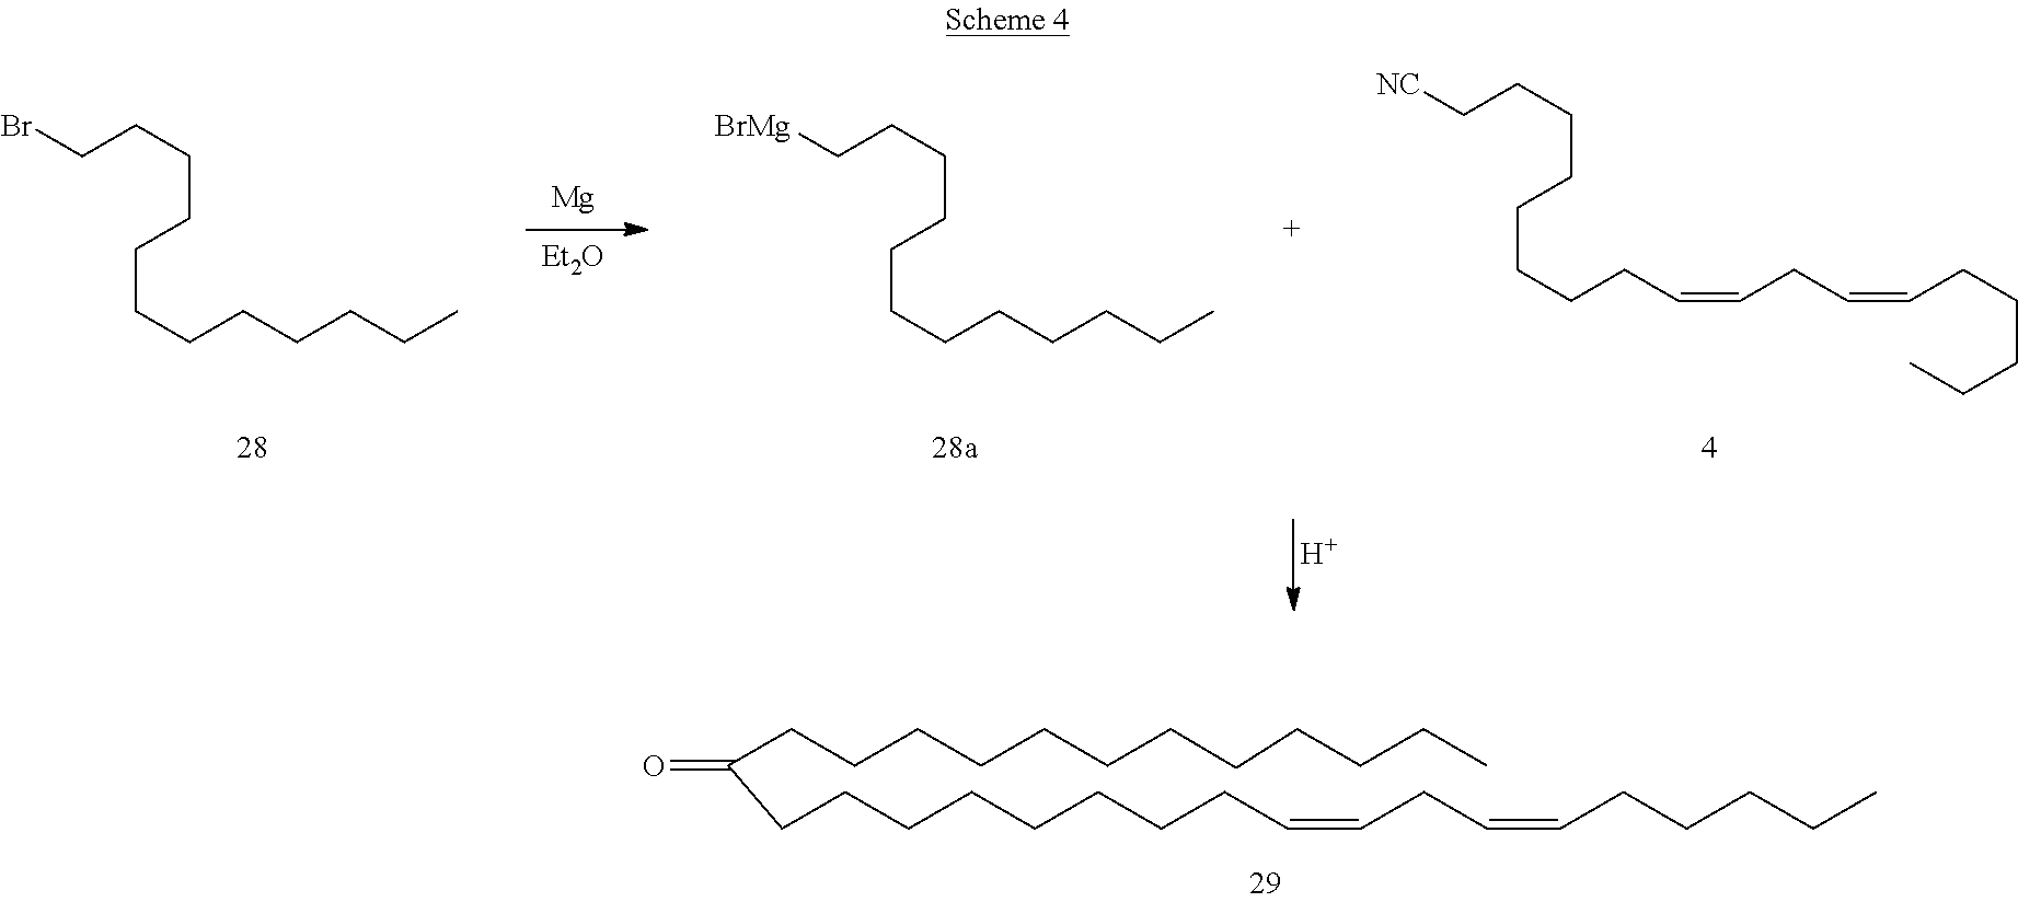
O=C(CCCCCCCCCCCC)CCCCCCCCC=CCC=CCCCCC.[Mg].[Et2O].[NC]CCCCCCCCC=CCC=CCCCCC.[H].BrCCCCCCCCCCCC.[BrMg]CCCCCCCCCCCC
